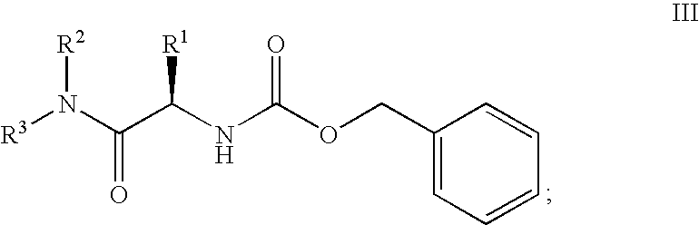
[R3]N(C(=O)C([R1])NC(=O)OCC1=CC=CC=C1)[R2]
